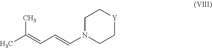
CC(=CC=CN1CC[Y]CC1)C
